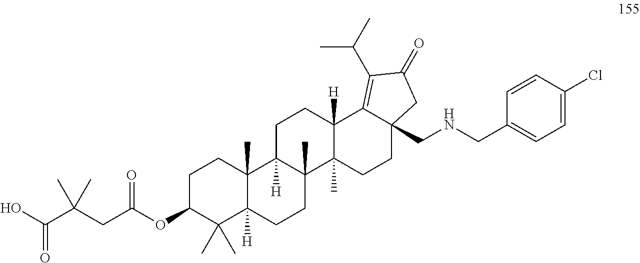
C1C(OC(CC(C(=O)O)(C)C)=O)C(C)(C)C2([H])C(C)(C1)C1([H])C(C)(CC2)C2(C)C([H])(CC1)C1=C(C(C)C)C(=O)CC1(CNCC1=CC=C(Cl)C=C1)CC2
